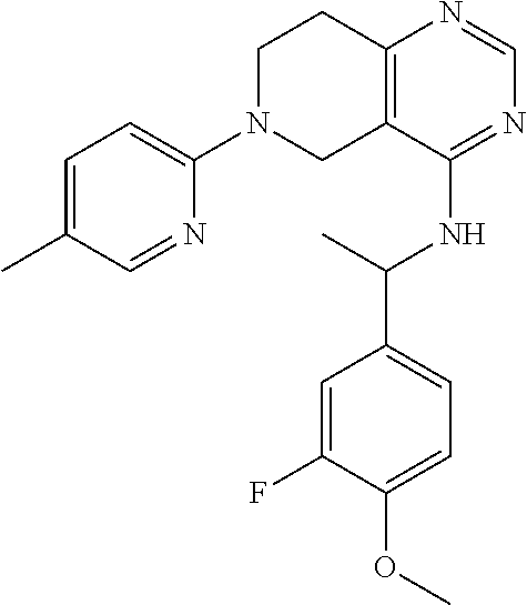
C1=NC(N2CCC3=C(C2)C(NC(C2=CC=C(OC)C(F)=C2)C)=NC=N3)=CC=C1C
